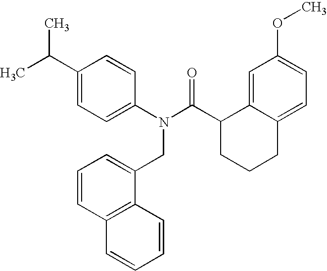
C1(C(C)C)=CC=C(N(C(C2CCCC3=CC=C(OC)C=C23)=O)CC2=CC=CC3=C2C=CC=C3)C=C1
